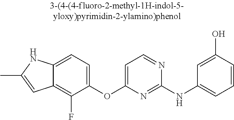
C12=CC=C(OC3=CC=NC(NC4=CC=CC(O)=C4)=N3)C(F)=C1C=C(C)N2
